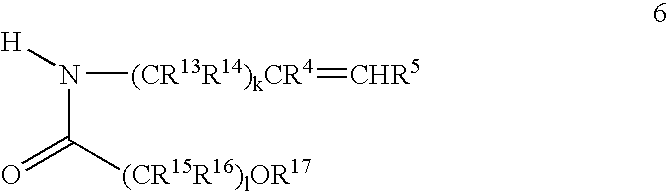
[H]N(C([(CR15R16)lOR17])=O)[(CR13R14)kCR4]=[CHR5]
